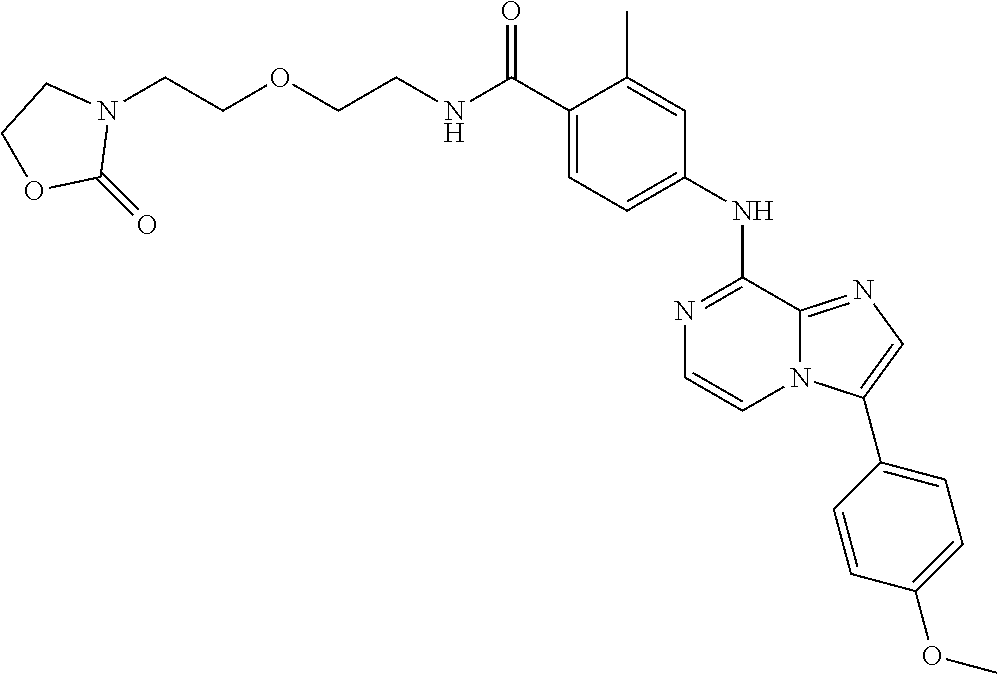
C(C1=CC=C(NC2=NC=CN3C2=NC=C3C2=CC=C(OC)C=C2)C=C1C)(=O)NCCOCCN1CCOC1=O
